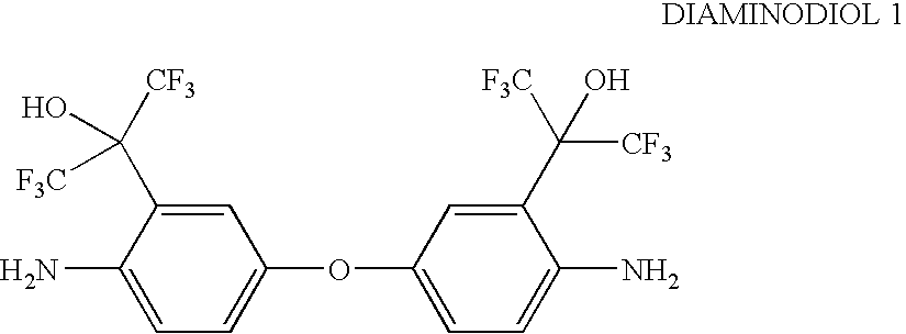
C1=C(C([CF3])([F3C])O)C(N)=CC=C1OC1=CC=C(N)C(C([F3C])([CF3])O)=C1
